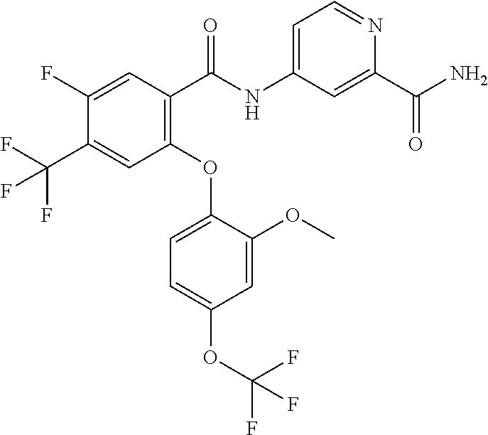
C1(F)=CC(C(NC2=CC=NC(C(N)=O)=C2)=O)=C(OC2=CC=C(OC(F)(F)F)C=C2OC)C=C1C(F)(F)F
